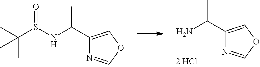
NC(C1=COC=N1)C.C(S(NC(C1=COC=N1)C)=O)(C)(C)C
